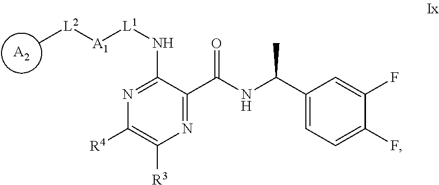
[A2].C[L2][A1][L1]NC1=NC([R4])=C([R3])N=C1C(NC(C1=CC=C(F)C(F)=C1)C)=O
